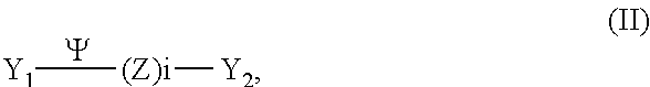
[Y].[Y1][(Z)i][Y2]
